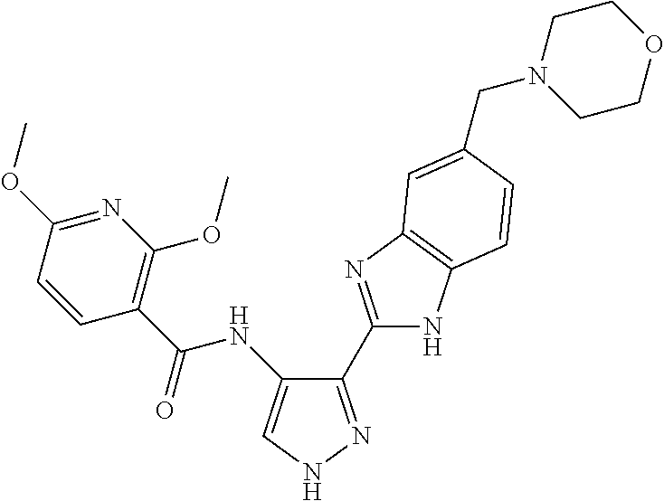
C(=O)(NC1=CNN=C1C1=NC2=C(N1)C=CC(CN1CCOCC1)=C2)C1=C(OC)N=C(OC)C=C1
